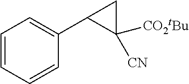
C1=CC=CC(C2C([CN])([CO2tBu])C2)=C1
